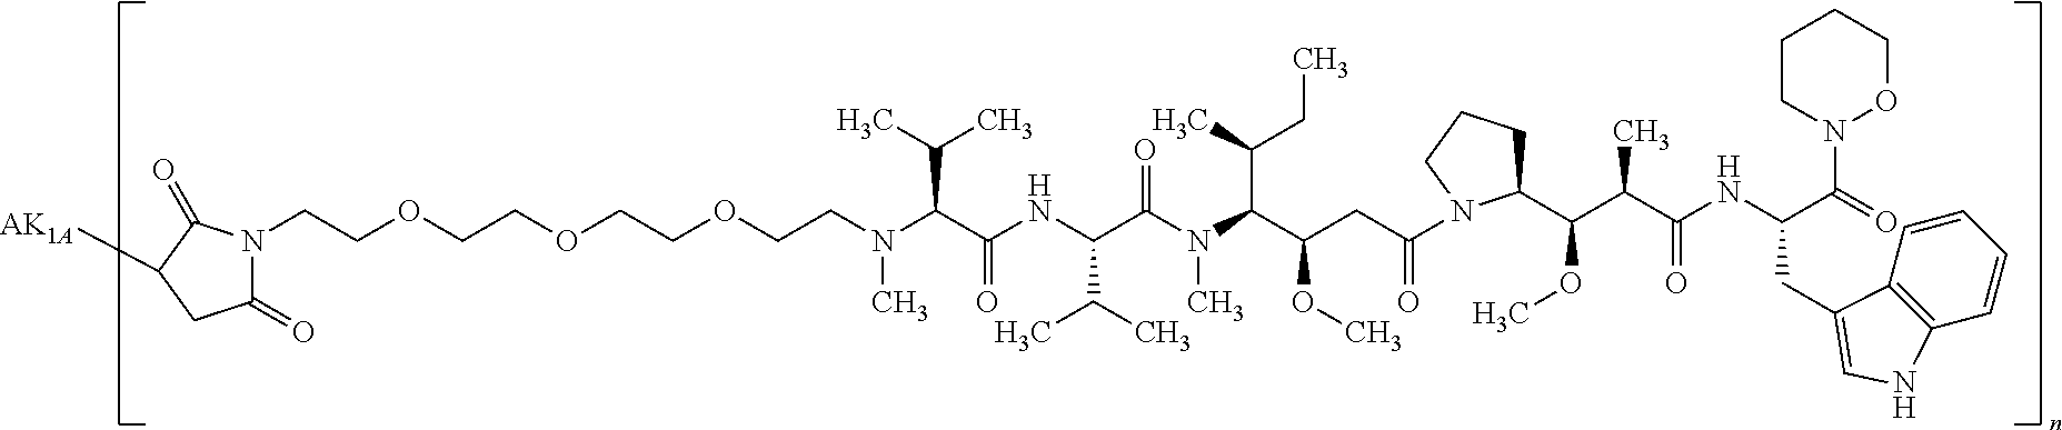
C(OCCN(C(C(NC(C(N(C(C(CC(N1C(C(C(C(NC(C(=O)N2OCCCC2)CC2=CNC3=C2C=CC=C3)=O)C)OC)CCC1)=O)OC)C(CC)C)C)=O)C(C)C)=O)C(C)C)C)COCCOCCN1C(=O)CC([AK1A])C1=O
